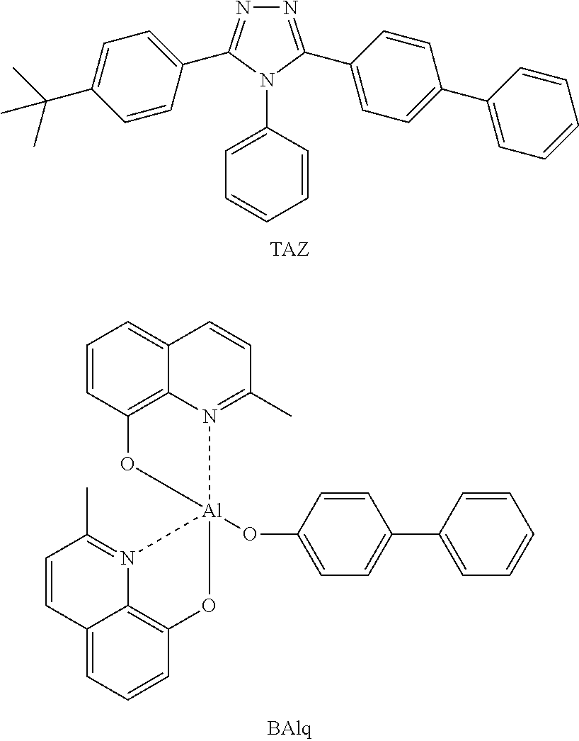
N1=C(C2=CC=C(C3=CC=CC=C3)C=C2)N(C2=CC=CC=C2)C(C2=CC=C(C(C)(C)C)C=C2)=N1.C1=CC(O[Al]23(N4=C(C)C=CC5=CC=CC(=C54)O2)N2=C(C)C=CC4=CC=CC(=C42)O3)=CC=C1C1=CC=CC=C1
